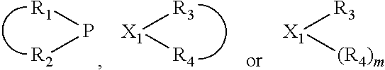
[R1]P[R2].[X1]([R3])[R4].[X1]([R3])[(R4)m]
